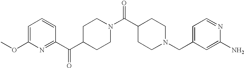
C1=C(OC)N=C(C(C2CCN(C(C3CCN(CC4=CC=NC(N)=C4)CC3)=O)CC2)=O)C=C1
